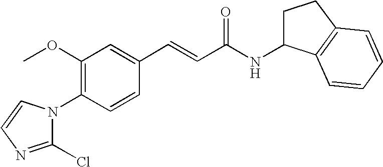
C1(OC)=C(N2C(Cl)=NC=C2)C=CC(C=CC(NC2CCC3=C2C=CC=C3)=O)=C1
